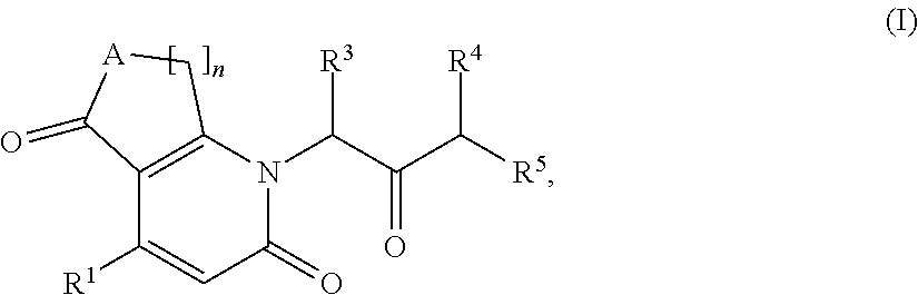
C1([R1])=CC(=O)N(C(C(C([R5])[R4])=O)[R3])C2=C1C(=O)[A]C2
